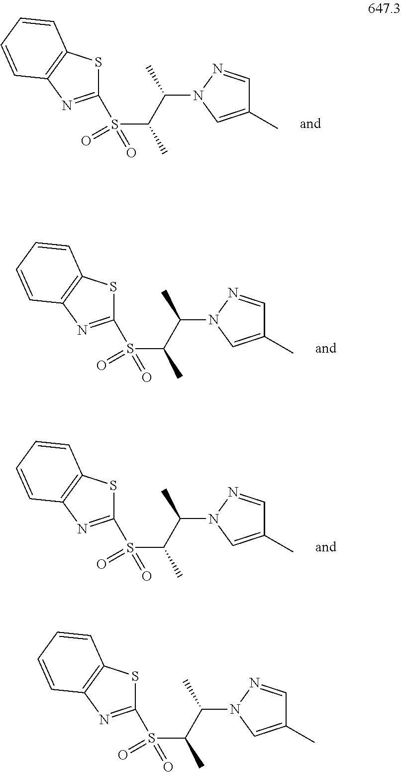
C1(S(C(C(N2C=C(C)C=N2)C)C)(=O)=O)=NC2=C(S1)C=CC=C2.C1(S(C(C(N2C=C(C)C=N2)C)C)(=O)=O)=NC2=C(S1)C=CC=C2.C1(S(C(C(N2C=C(C)C=N2)C)C)(=O)=O)=NC2=C(S1)C=CC=C2.C1(S(C(C(N2C=C(C)C=N2)C)C)(=O)=O)=NC2=C(S1)C=CC=C2
